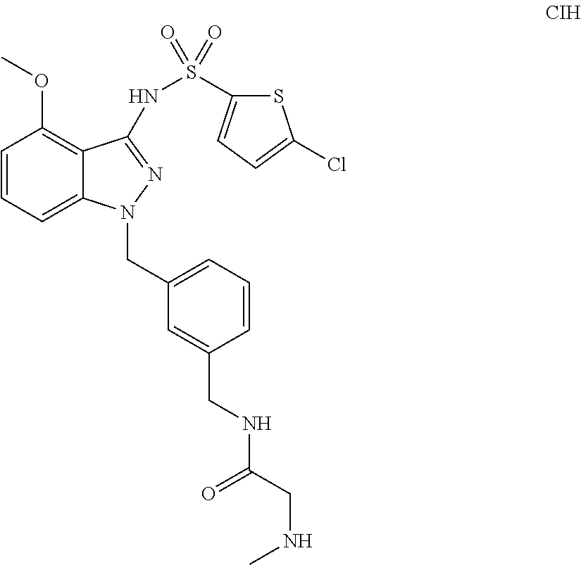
C1=CC=C2C(=C1OC)C(NS(=O)(=O)C1=CC=C(Cl)S1)=NN2CC1=CC=CC(CNC(=O)CNC)=C1
